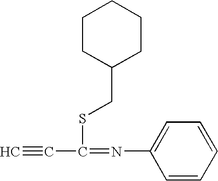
C#CC(=NC1=CC=CC=C1)SCC1CCCCC1
